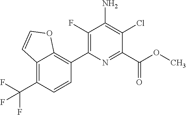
C12=C(C(F)(F)F)C=CC(C3=C(F)C(N)=C(Cl)C(C(OC)=O)=N3)=C1OC=C2
